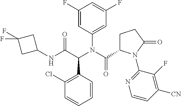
C1(Cl)=C(C(C(NC2CC(F)(F)C2)=O)N(C(C2CCC(=O)N2C2=NC=CC([CN])=C2F)=O)C2=CC(F)=CC(F)=C2)C=CC=C1
